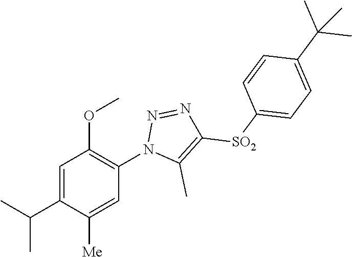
C1=C(C(C)C)C([Me])=CC(N2C(C)=C([SO2]C3=CC=C(C(C)(C)C)C=C3)N=N2)=C1OC
